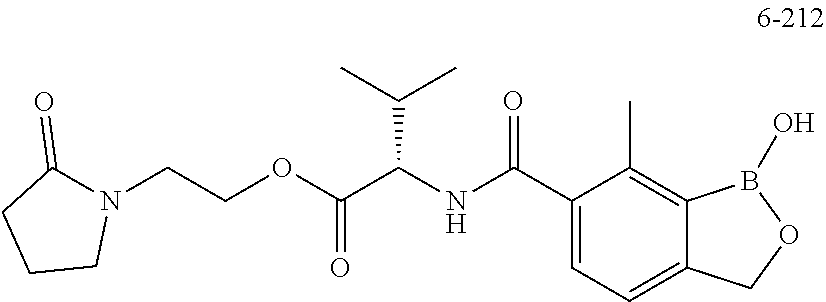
C1=C(C(NC(C(OCCN2C(=O)CCC2)=O)C(C)C)=O)C(C)=C2C(=C1)COB2O
